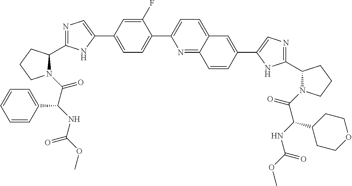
N1(C(=O)C(NC(OC)=O)C2=CC=CC=C2)C(C2=NC=C(C3=CC=C(C4=CC=C5C(=N4)C=CC(C4=CN=C(C6N(C(C(C7CCOCC7)NC(=O)OC)=O)CCC6)N4)=C5)C(F)=C3)N2)CCC1
